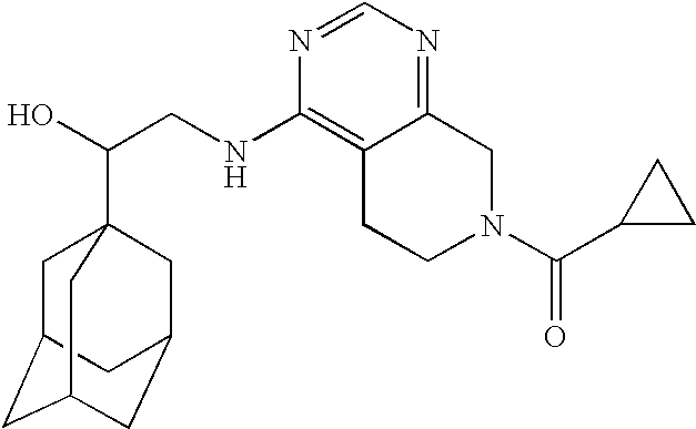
C(CNC1=C2C(=NC=N1)CN(C(C1CC1)=O)CC2)(O)C12CC3CC(CC(C1)C3)C2
